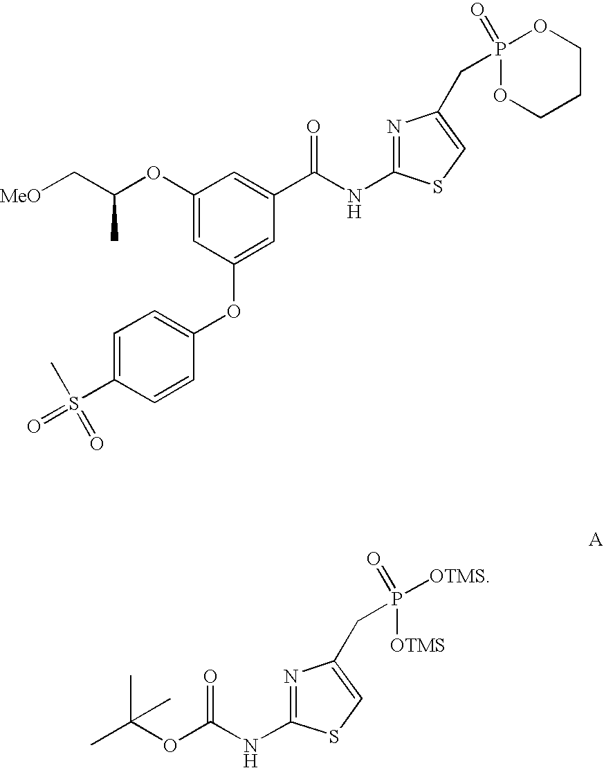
O(C1=CC(OC2=CC=C(S(=O)(=O)C)C=C2)=CC(C(NC2=NC(CP3(=O)OCCCO3)=CS2)=O)=C1)C(C[MeO])C.N1=C(NC(OC(C)(C)C)=O)SC=C1CP([OTMS])([OTMS])=O
